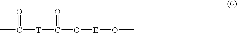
CC([T]C(O[E]OC)=O)=O
